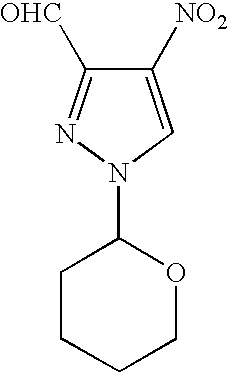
C1([NO2])=CN(C2CCCCO2)N=C1[OHC]
